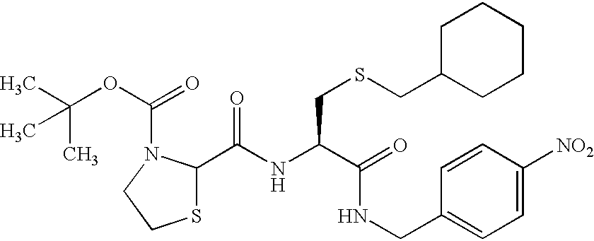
N(C(C(NCC1=CC=C([NO2])C=C1)=O)CSCC1CCCCC1)C(C1SCCN1C(=O)OC(C)(C)C)=O
